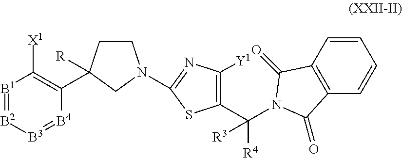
C1(C([R4])([R3])N2C(=O)C3=C(C=CC=C3)C2=O)=C([Y1])N=C(N2CCC([R])(C3=C([X1])[B1]=[B2][B3]=[B4]3)C2)S1
